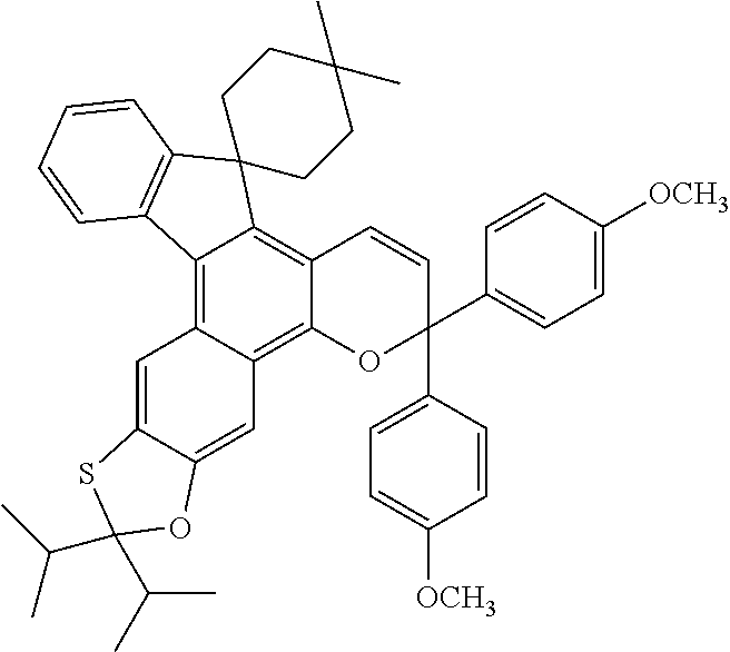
C12=C3C(=C4C(=C1C=CC(C1=CC=C([OCH3])C=C1)(C1=CC=C([OCH3])C=C1)O2)C1(C2=C4C=CC=C2)CCC(C)(C)CC1)C=C1C(=C3)OC(C(C)C)(C(C)C)S1
